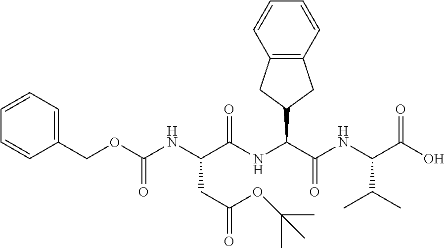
C12=C(C=CC=C1)CC(C(C(NC(C(O)=O)C(C)C)=O)NC(C(NC(OCC1=CC=CC=C1)=O)CC(=O)OC(C)(C)C)=O)C2
